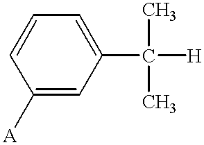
C1=CC([A])=CC(C(C)(C)[H])=C1
